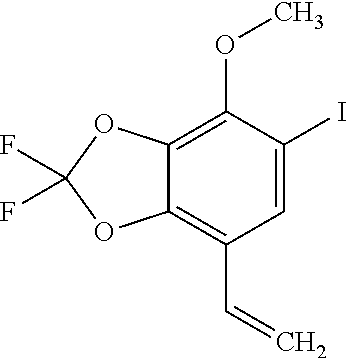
C12=C(OC)C(I)=CC(C=C)=C1OC(F)(F)O2
